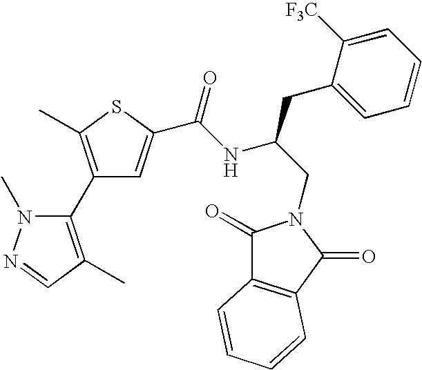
C1(C2=C(C)C=NN2C)=C(C)SC(C(NC(CN2C(=O)C3=C(C2=O)C=CC=C3)CC2=CC=CC=C2[F3C])=O)=C1
